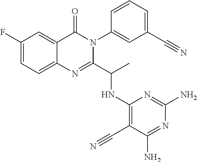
C1(F)=CC=C2C(=C1)C(=O)N(C1=CC(C#N)=CC=C1)C(C(C)NC1=C(C#N)C(N)=NC(N)=N1)=N2
